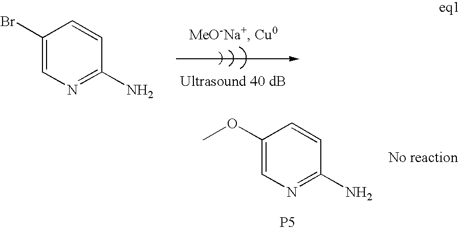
C1(OC)=CN=C(N)C=C1.[P5].[No reaction].C1(Br)=CN=C(N)C=C1
